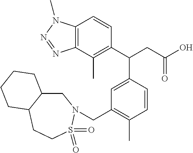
C12=C(C(C)=C(C(CC(O)=O)C3=CC(CN4CC5C(CCS4(=O)=O)CCCC5)=C(C)C=C3)C=C1)N=NN2C
